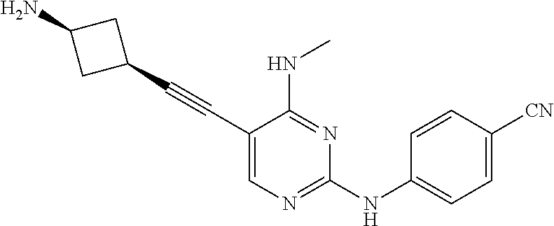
C1(C#CC2=CN=C(NC3=CC=C([CN])C=C3)N=C2NC)CC(N)C1
